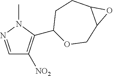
C1=NN(C)C(C2OCC3C(CC2)O3)=C1[NO2]
